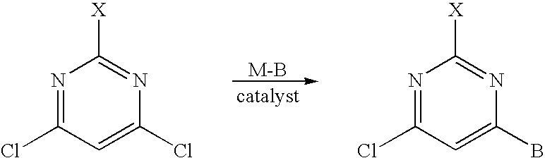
[M-B].N1=C(Cl)C=C(Cl)N=C1[X].N1=C(Cl)C=C(B)N=C1[X]
